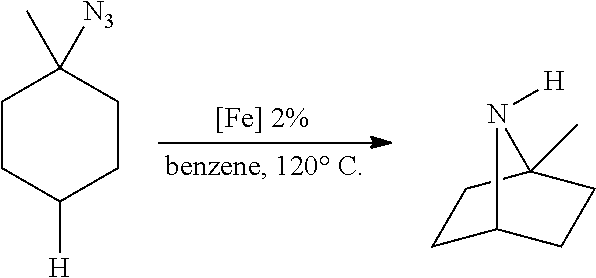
C1C([H])CCC(C)([N3])C1.C1C2CCC(C)(C1)N2[H]
